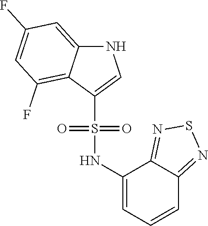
N1C2=CC(F)=CC(F)=C2C(S(=O)(=O)NC2=CC=CC3=NSN=C23)=C1
